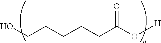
C(CC(O[H])=O)CCCO
